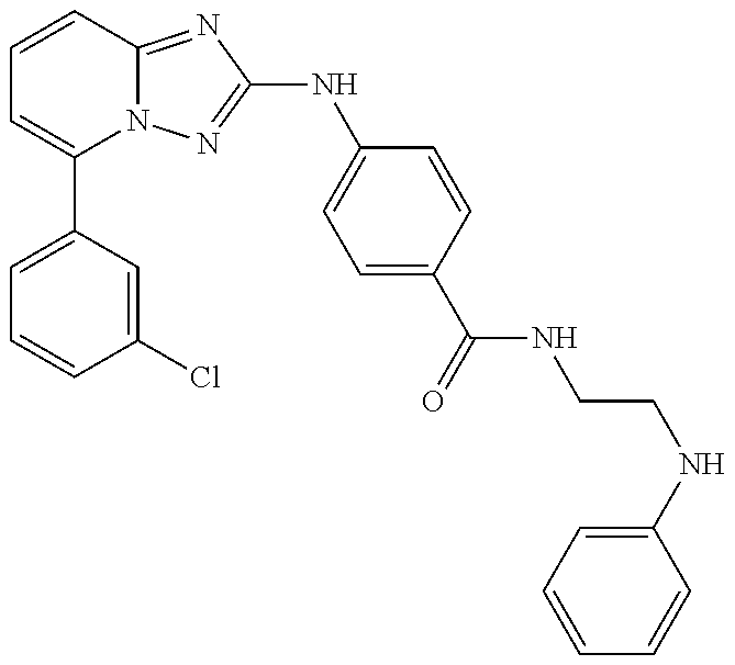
C1=C(C2=CC=CC3=NC(NC4=CC=C(C(=O)NCCNC5=CC=CC=C5)C=C4)=NN23)C=C(Cl)C=C1
